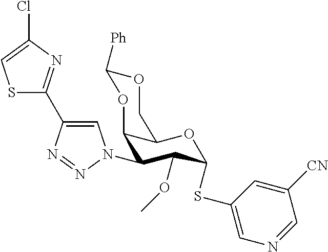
C1(N2C=C(C3=NC(Cl)=CS3)N=N2)C(OC)C(SC2=CN=CC([CN])=C2)OC2C1OC([Ph])OC2
